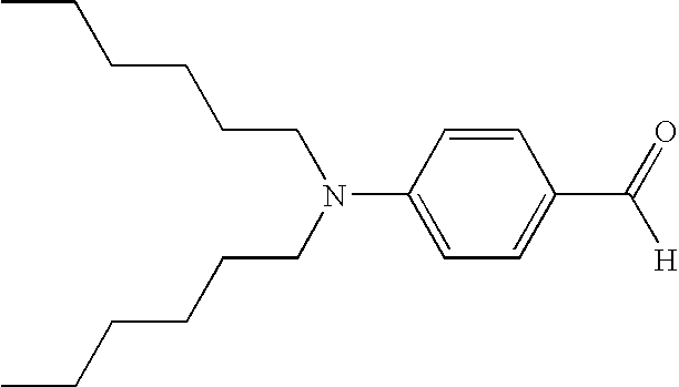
C1(N(CCCCCC)CCCCCC)=CC=C(C([H])=O)C=C1
